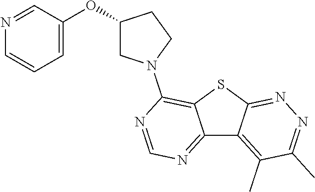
C12=NC=NC(N3CC(OC4=CC=CN=C4)CC3)=C1SC1=NN=C(C)C(C)=C21
